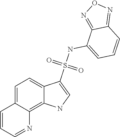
C1(NS(=O)(=O)C2=CNC3=C4C(=CC=C23)C=CC=N4)=CC=CC2=NON=C12
